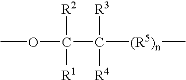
[R2]C(OC)([R1])C([R3])([R4])[(R5)n]C
